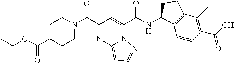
C(C1=NC2=CC=NN2C(C(NC2C3=C(C(C)=C(C(O)=O)C=C3)CC2)=O)=C1)(=O)N1CCC(C(OCC)=O)CC1
